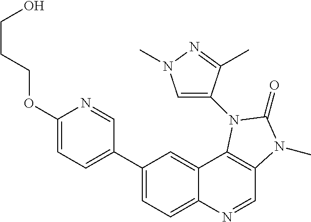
C1(C2=CC=C(OCCCO)N=C2)=CC=C2C(=C1)C1=C(C=N2)N(C)C(=O)N1C1=CN(C)N=C1C
